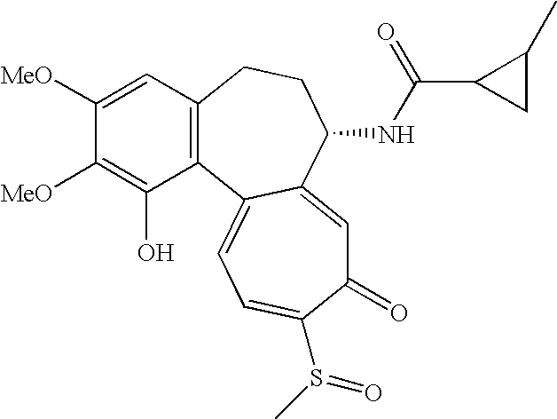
C1([MeO])=CC2=C(C(O)=C1[MeO])C1=CC=C(S(C)=O)C(=O)C=C1C(NC(C1CC1C)=O)CC2
